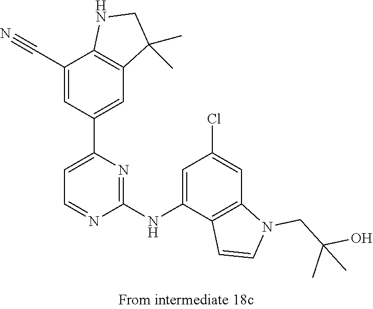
C1(NC2=CC(Cl)=CC3=C2C=CN3CC(O)(C)C)=NC(C2=CC3=C(C(C#N)=C2)NCC3(C)C)=CC=N1
